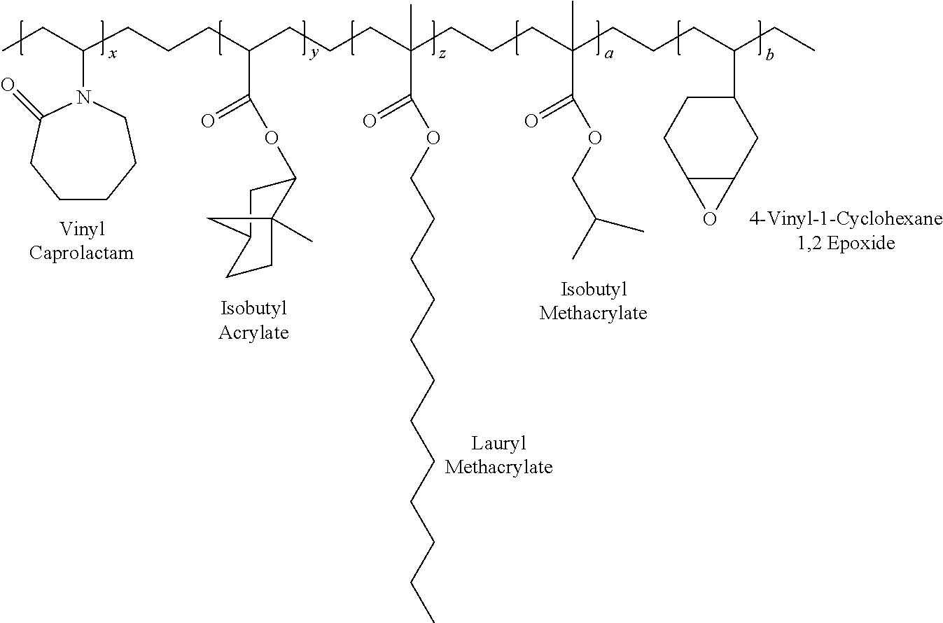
C(CC(CCCC(CCCC(CCCC(CC)C1CCC2C(C1)O2)(C(=O)OCC(C)C)C)(C(OCCCCCCCCCCCC)=O)C)C(OC1CC2CCC1(C)C2)=O)CC(CC)N1C(=O)CCCCC1
